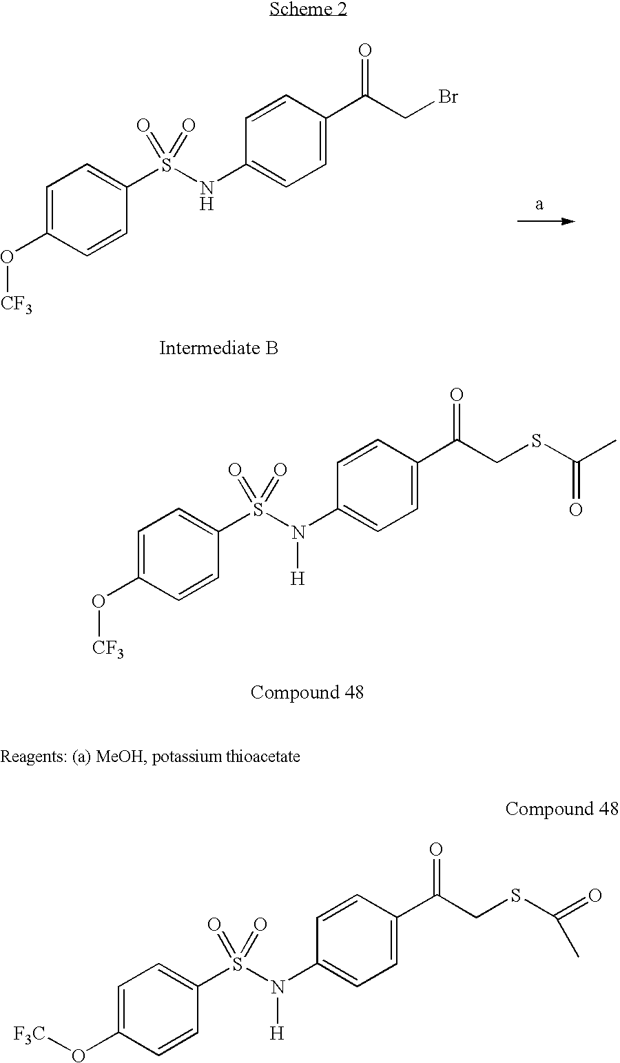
C1=CC(C(CBr)=O)=CC=C1NS(C1=CC=C(O[CF3])C=C1)(=O)=O.C1=CC(C(CSC(C)=O)=O)=CC=C1N(S(C1=CC=C(O[CF3])C=C1)(=O)=O)[H].C1=CC(C(CSC(=O)C)=O)=CC=C1N(S(C1=CC=C(O[CF3])C=C1)(=O)=O)[H]
